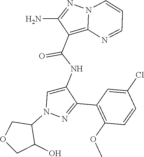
C1(C2=NN(C3COCC3O)C=C2NC(C2=C3N(N=C2N)C=CC=N3)=O)=C(OC)C=CC(Cl)=C1
